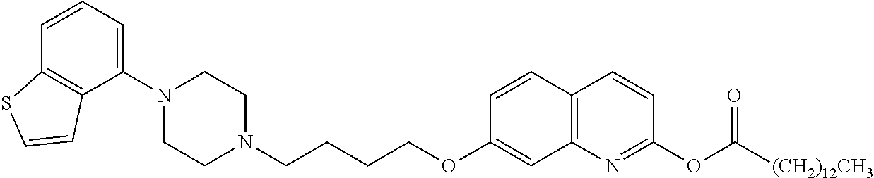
C1(N2CCN(CCCCOC3=CC4=C(C=C3)C=CC(OC(=O)[(CH2)12CH3])=N4)CC2)=CC=CC2=C1C=CS2
